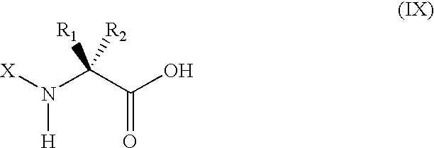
[X]N(C(C(O)=O)([R1])[R2])[H]
